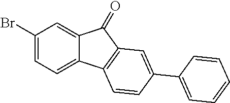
C1(Br)=CC=C2C(=C1)C(=O)C1=C2C=CC(C2=CC=CC=C2)=C1
